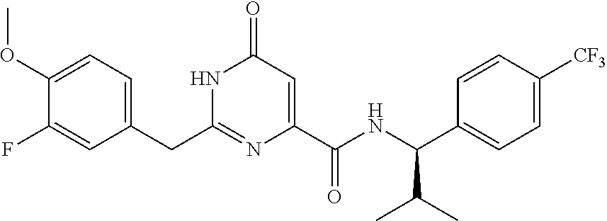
C(C1=CC=C(OC)C(F)=C1)C1=NC(C(NC(C2=CC=C([CF3])C=C2)C(C)C)=O)=CC(=O)N1
